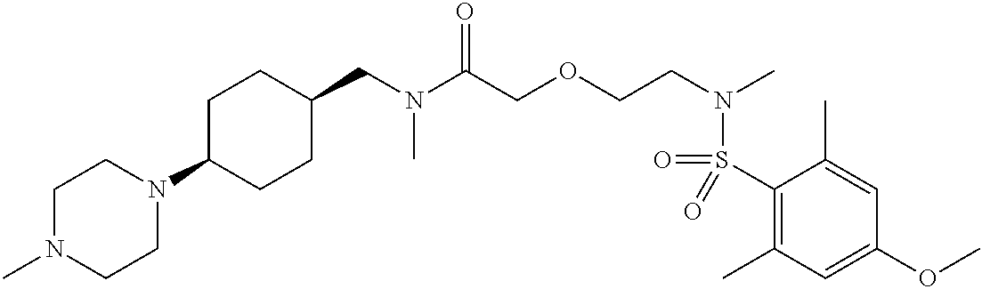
C(N(C(COCCN(C)S(C1=C(C)C=C(OC)C=C1C)(=O)=O)=O)C)C1CCC(N2CCN(C)CC2)CC1
